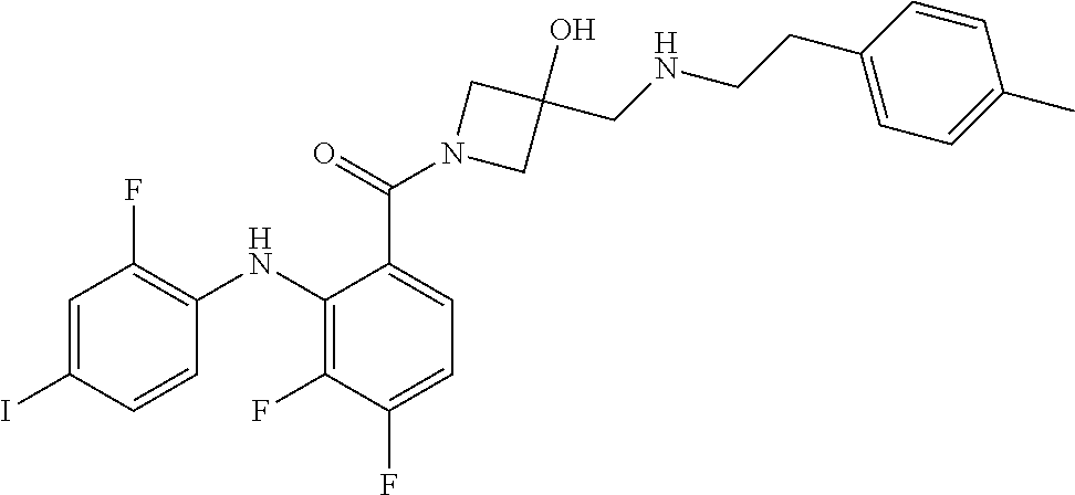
C1=C(C(N2CC(O)(CNCCC3=CC=C(C)C=C3)C2)=O)C(NC2=C(F)C=C(I)C=C2)=C(F)C(F)=C1
